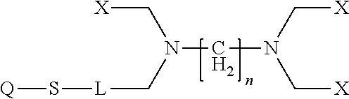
N(C[X])(C[L]S[Q])CN(C[X])C[X]
